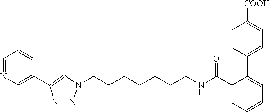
C1=NC=C(C2=CN(CCCCCCCNC(=O)C3=CC=CC=C3C3=CC=C([COOH])C=C3)N=N2)C=C1
